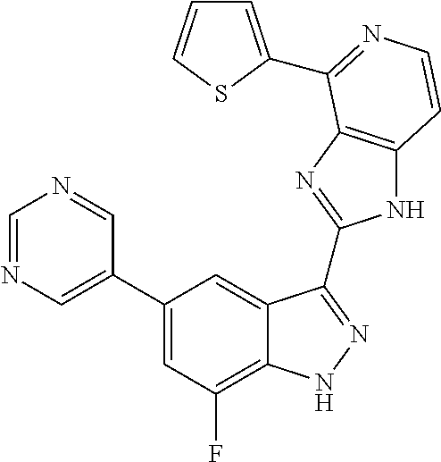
C1=C(C2=CC(F)=C3C(=C2)C(C2=NC4=C(N2)C=CN=C4C2=CC=CS2)=NN3)C=NC=N1
